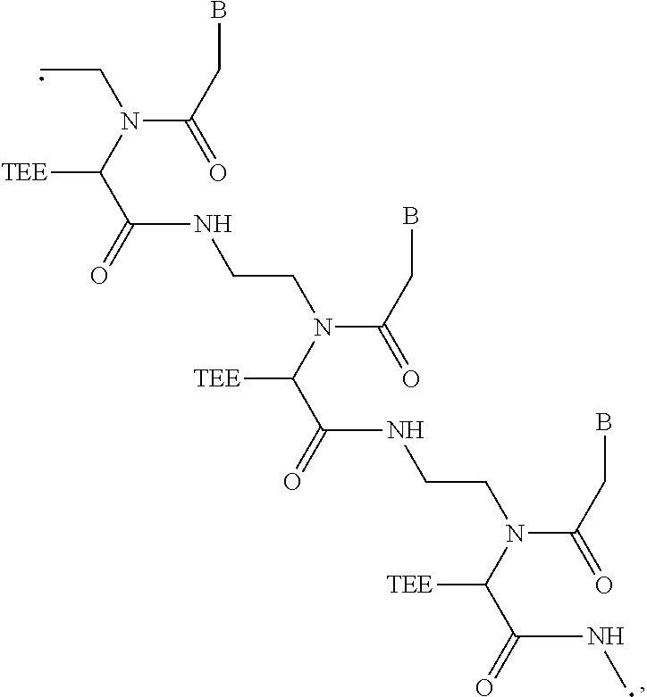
C(N(C(=O)CB)CC)(C(NCCN(C(C(NCCN(C(C(NC)=O)[TEE])C(=O)CB)=O)[TEE])C(=O)CB)=O)[TEE]
